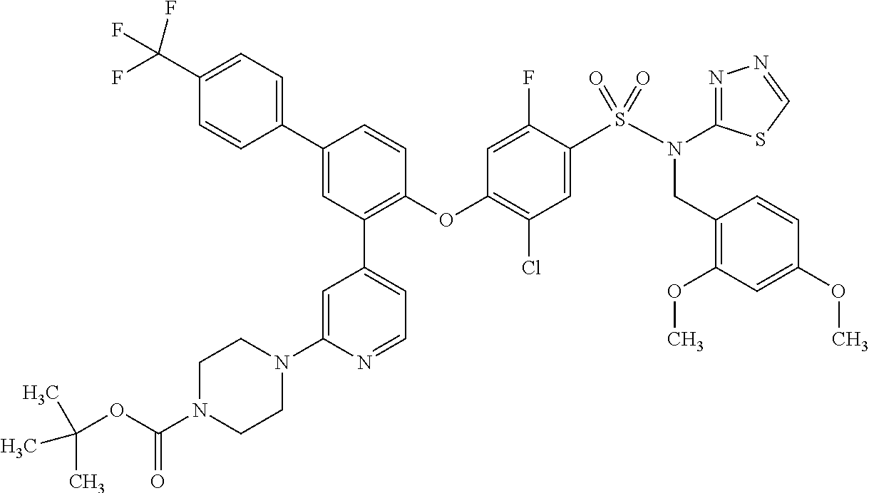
C1(C(F)(F)F)=CC=C(C2=CC(C3=CC=NC(N4CCN(C(=O)OC(C)(C)C)CC4)=C3)=C(OC3=C(Cl)C=C(S(N(C4=NN=CS4)CC4=C(OC)C=C(OC)C=C4)(=O)=O)C(F)=C3)C=C2)C=C1
